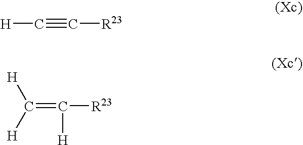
[H]C#C[R23].C(=C([R23])[H])([H])[H]
